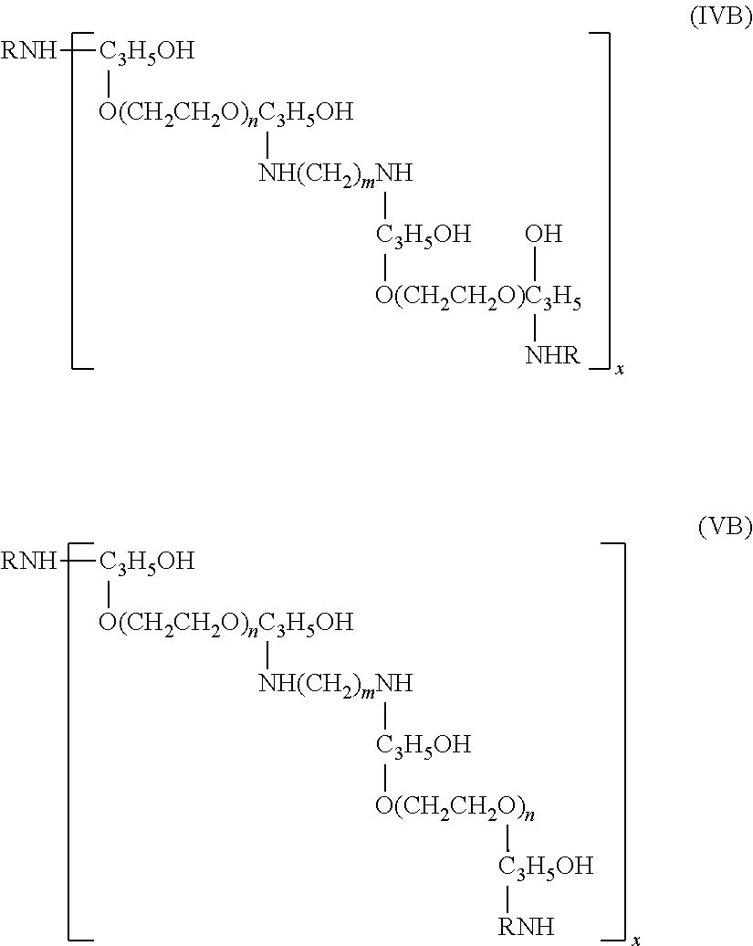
[RNH][C3H5OH][O(CH2CH2O)nC3H5OH][NH(CH2)mNH][C3H5OH][O(CH2CH2O)C3H5](O)[NHR].[RNH][C3H5OH][O(CH2CH2O)nC3H5OH][NH(CH2)mNH][C3H5OH][O(CH2CH2O)n][C3H5OH][RNH]
